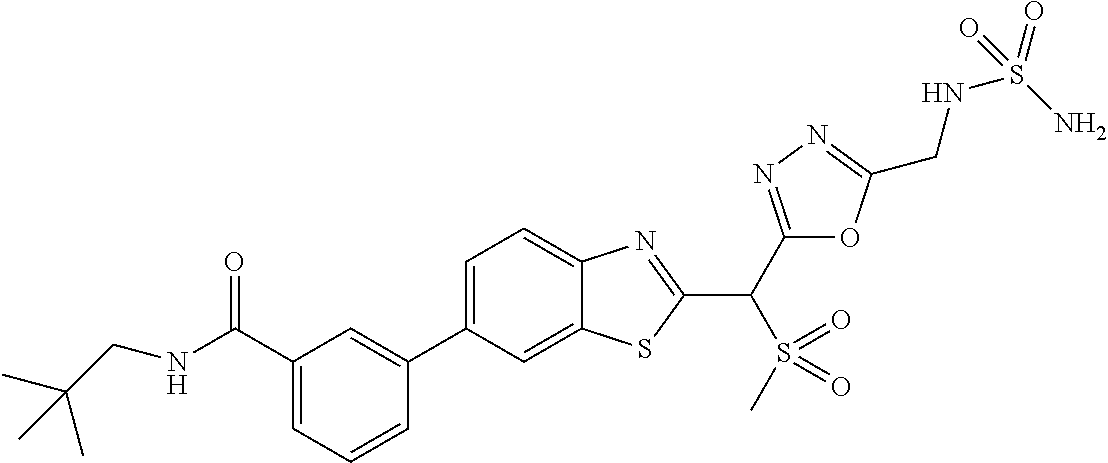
C1(C2=CC(C(NCC(C)(C)C)=O)=CC=C2)=CC=C2C(=C1)SC(C(C1=NN=C(CNS(=O)(N)=O)O1)S(=O)(=O)C)=N2
